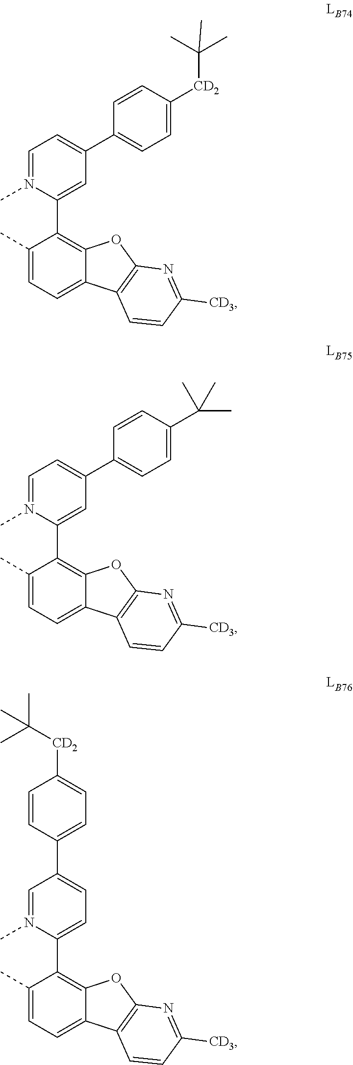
C1(C)=CC=C2C(=C1C1=CC(C3=CC=C([CD2]C(C)(C)C)C=C3)=CC=N1C)OC1=C2C=CC([CD3])=N1.C1(C)=CC=C2C(=C1C1=CC(C3=CC=C(C(C)(C)C)C=C3)=CC=N1C)OC1=C2C=CC([CD3])=N1.C1(C)=CC=C2C(=C1C1=CC=C(C3=CC=C([CD2]C(C)(C)C)C=C3)C=N1C)OC1=C2C=CC([CD3])=N1
